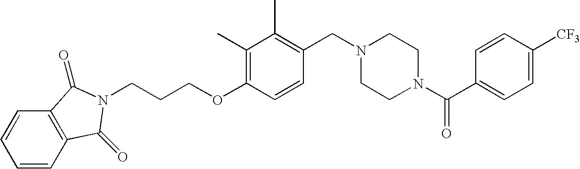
C(OC1=C(C)C(C)=C(CN2CCN(C(C3=CC=C([CF3])C=C3)=O)CC2)C=C1)CCN1C(=O)C2=C(C=CC=C2)C1=O
